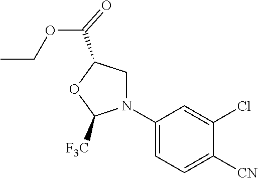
C1(N2CC(C(=O)OCC)OC2[F3C])=CC=C([CN])C(Cl)=C1
